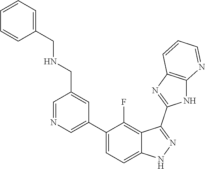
C1=NC=C(C2=CC=C3C(=C2F)C(C2=NC4=C(N2)N=CC=C4)=NN3)C=C1CNCC1=CC=CC=C1
